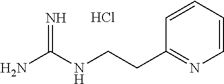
C(CNC(N)=N)C1=NC=CC=C1.Cl
